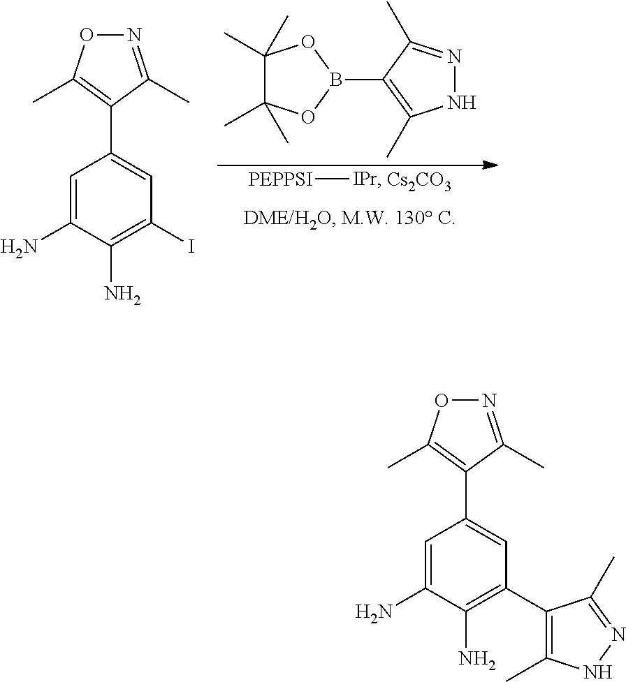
[PEPPSI][IPr].[Cs2CO3].C1(C)(C)C(C)(C)OB(C2=C(C)NN=C2C)O1.C1=C(N)C(N)=C(I)C=C1C1=C(C)ON=C1C.C1=C(N)C(N)=C(C2=C(C)NN=C2C)C=C1C1=C(C)ON=C1C
